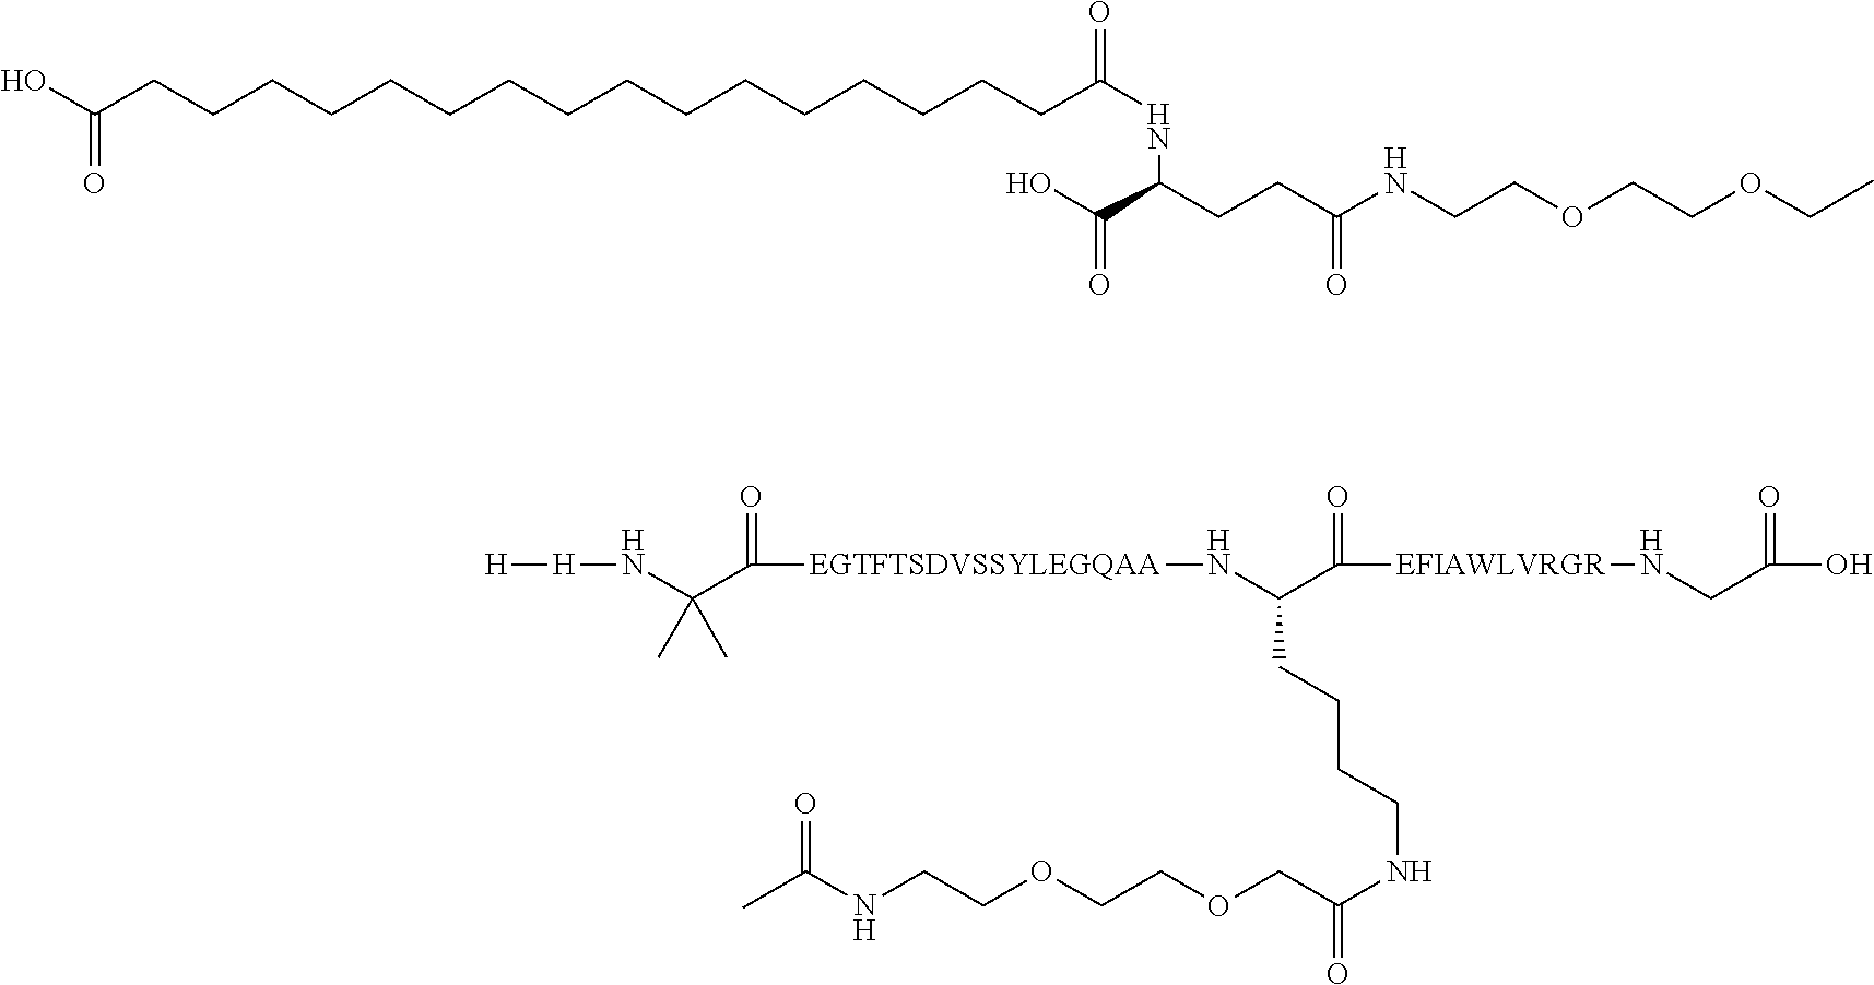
C(CCCCCCCCCCCCCCCCC(NC(C(O)=O)CCC(NCCOCCOCC)=O)=O)(O)=O.C(NCCOCCOCC(NCCCCC(N[EGTFTSDVSSYLEGQAA]C(C(N[H][H])(C)C)=O)C([EFIAWLVRGR]NCC(O)=O)=O)=O)(=O)C
